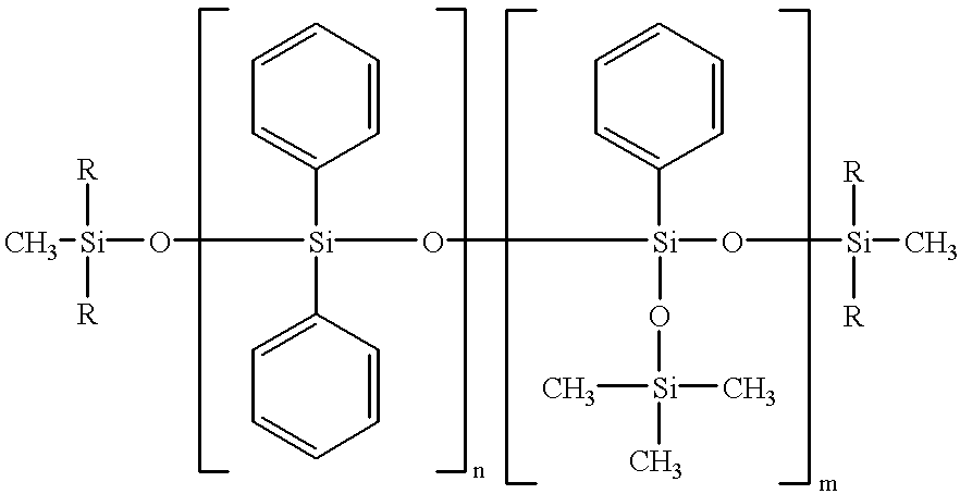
C[Si]([R])([R])O[Si](O[Si](O[Si](C)([R])[R])(C1=CC=CC=C1)O[Si](C)(C)C)(C1=CC=CC=C1)C1=CC=CC=C1
